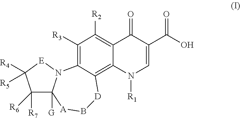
C1([R7])([R6])C2([G])N([E]C1([R4])[R5])C1=C([R3])C([R2])=C3C(=C1[D]B[A]2)N([R1])C=C(C(O)=O)C3=O
